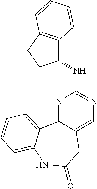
N1=C2C(=CN=C1NC1C3=C(CC1)C=CC=C3)CC(=O)NC1=CC=CC=C21
